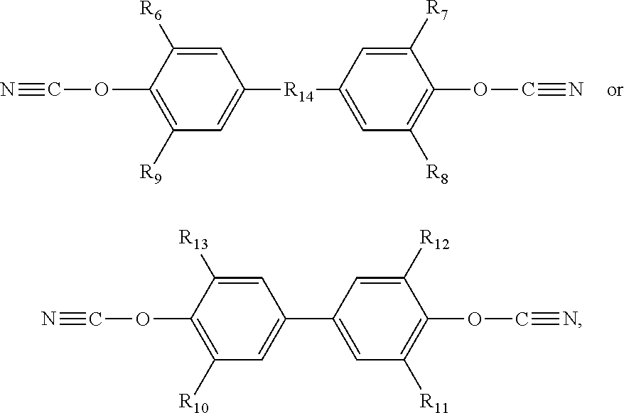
C1=C([R6])C(OC#N)=C([R9])C=C1[R14]C1=CC([R8])=C(OC#N)C([R7])=C1.C1=C([R13])C(OC#N)=C([R10])C=C1C1=CC([R11])=C(OC#N)C([R12])=C1
